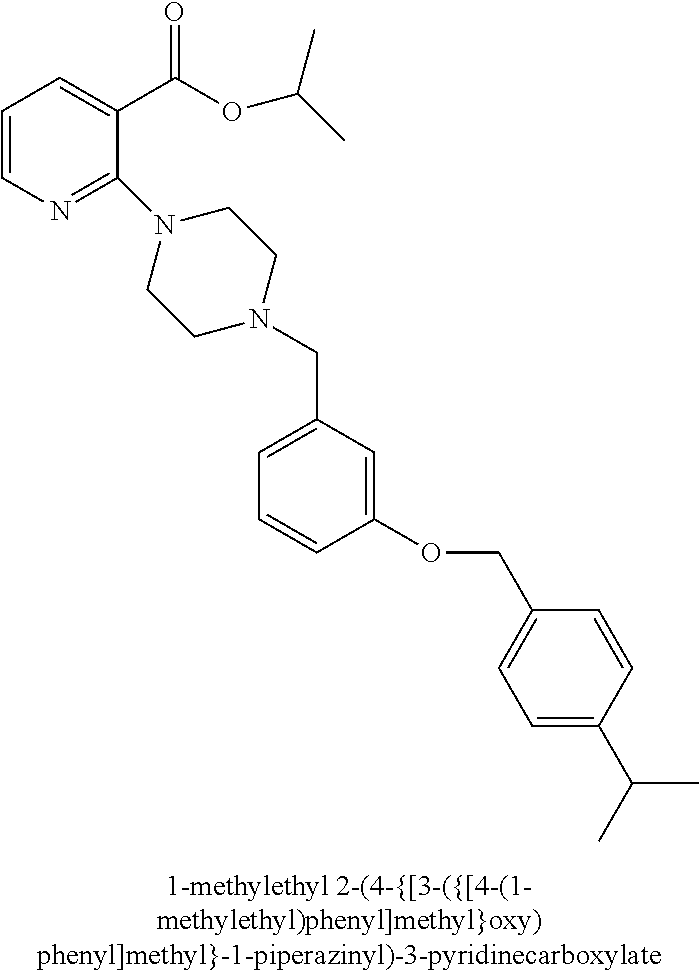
C1=CN=C(N2CCN(CC3=CC=CC(OCC4=CC=C(C(C)C)C=C4)=C3)CC2)C(C(OC(C)C)=O)=C1
